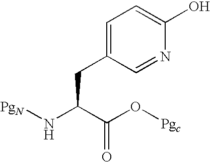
C1=C(CC(N[PgN])C(O[Pgc])=O)C=NC(O)=C1
